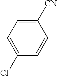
C1(Cl)=CC=C([CN])C(C)=C1
